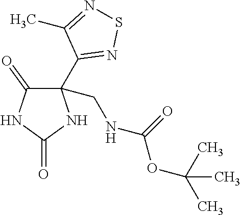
C1(C2=NSN=C2C)(CNC(OC(C)(C)C)=O)C(=O)NC(=O)N1
